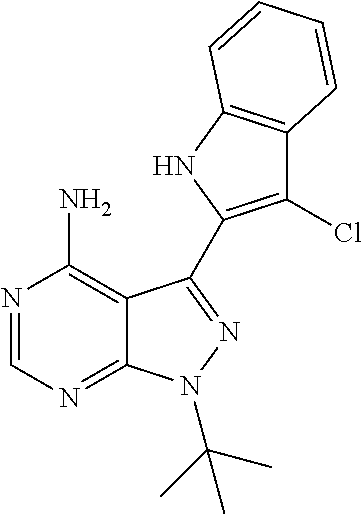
C12=C(N)N=CN=C1N(C(C)(C)C)N=C2C1=C(Cl)C2=C(N1)C=CC=C2
